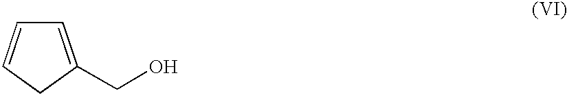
C1=C(CO)CC=C1
